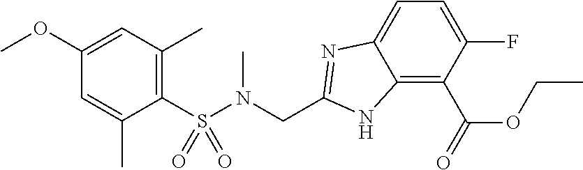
C1(S(N(CC2=NC3=CC=C(F)C(C(=O)OCC)=C3N2)C)(=O)=O)=C(C)C=C(OC)C=C1C
